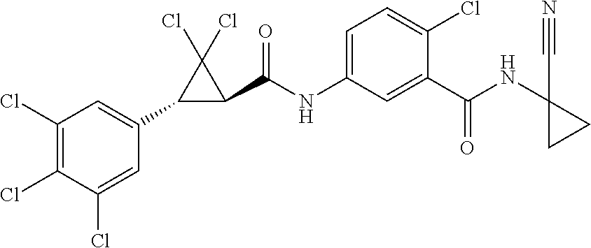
C1(Cl)=C(Cl)C(Cl)=CC(C2C(C(NC3=CC=C(Cl)C(C(NC4(C#N)CC4)=O)=C3)=O)C2(Cl)Cl)=C1
